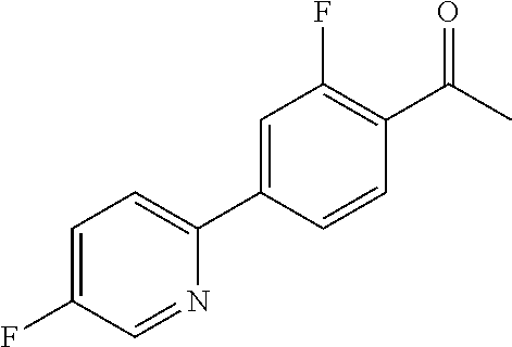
C1=C(F)C=NC(C2=CC(F)=C(C(C)=O)C=C2)=C1
